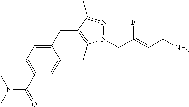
N1(CC(=CCN)F)N=C(C)C(CC2=CC=C(C(N(C)C)=O)C=C2)=C1C
